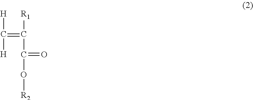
[H]C([H])=C([R1])C(=O)O[R2]
